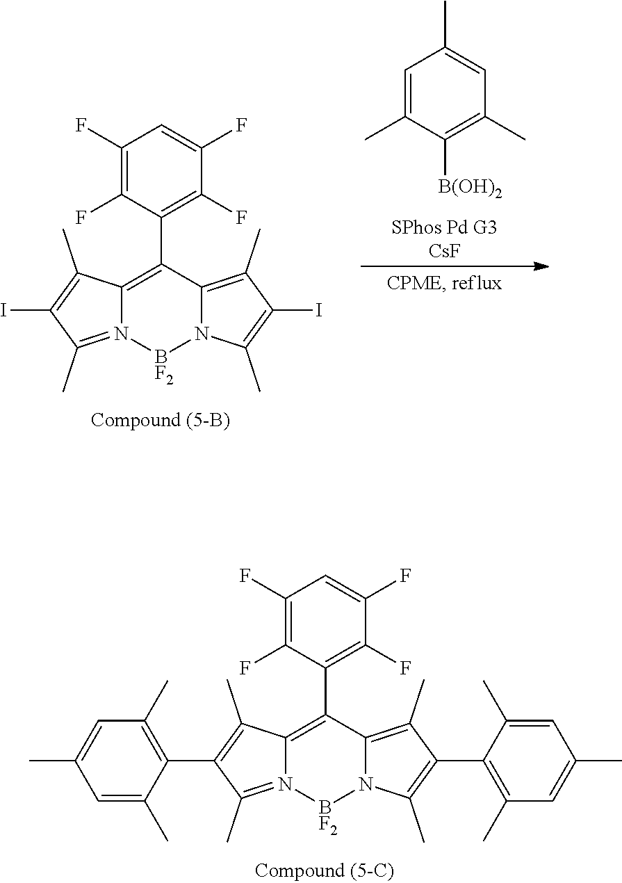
C12=C(C3=C(F)C(F)=CC(F)=C3F)C3=C(C)C(C4=C(C)C=C(C)C=C4C)=C(C)N3[BF2]N1=C(C)C(C1=C(C)C=C(C)C=C1C)=C2C.C12=C(C3=C(F)C(F)=CC(F)=C3F)C3=C(C)C(I)=C(C)N3[BF2]N1=C(C)C(I)=C2C.C1=C(C)C([B(OH)2])=C(C)C=C1C
